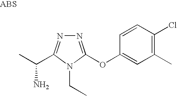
N1=C(OC2=CC(C)=C(Cl)C=C2)N(CC)C(C(C)N)=N1
